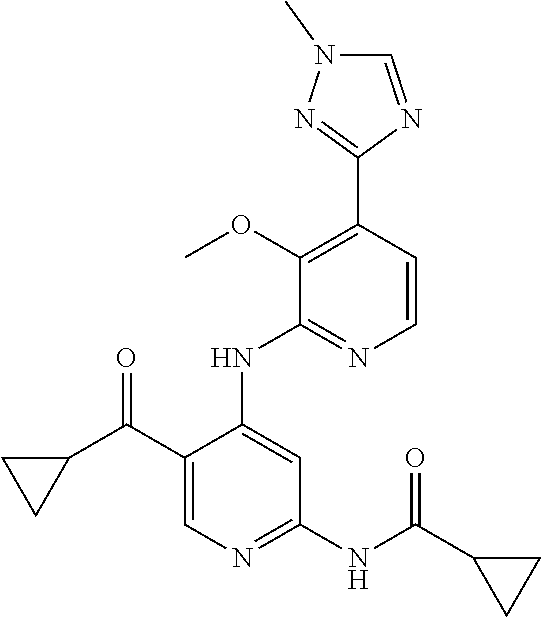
C1=CC(C2=NN(C)C=N2)=C(OC)C(NC2=CC(NC(C3CC3)=O)=NC=C2C(C2CC2)=O)=N1
